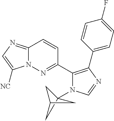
C12(N3C(C4=NN5C(=NC=C5[NC])C=C4)=C(C4=CC=C(F)C=C4)N=C3)CC(C1)C2
